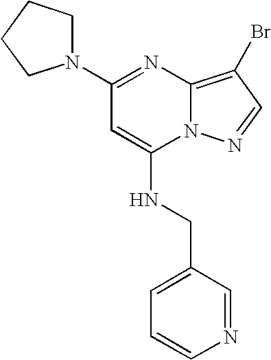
N1(C2=NC3=C(Br)C=NN3C(NCC3=CC=CN=C3)=C2)CCCC1
